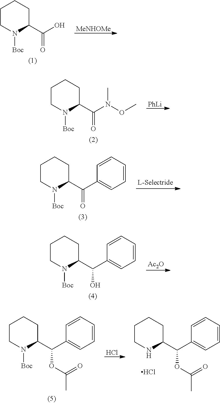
C1CN([Boc])C(C(O)=O)CC1.[MeNHOMe].C1CN([Boc])C(C(N(OC)C)=O)CC1.[PhLi].C1CN([Boc])C(C(C2=CC=CC=C2)=O)CC1.C1CN([Boc])C(C(C2=CC=CC=C2)O)CC1.[Ac2O].C1CN([Boc])C(C(C2=CC=CC=C2)OC(C)=O)CC1.Cl.C1CNC(C(C2=CC=CC=C2)OC(C)=O)CC1.Cl
